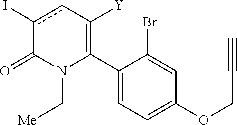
C1(C2=C([Y])cc(I)C(=O)N2C[Me])=CC=C(OCC#C)C=C1Br
